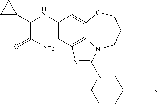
C1(NC(C2CC2)C(N)=O)=CC2=C3C(=C1)OCCCN3C(N1CC(C#N)CCC1)=N2
